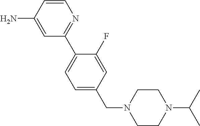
NC1=CC(C2=CC=C(CN3CCN(C(C)C)CC3)C=C2F)=NC=C1
